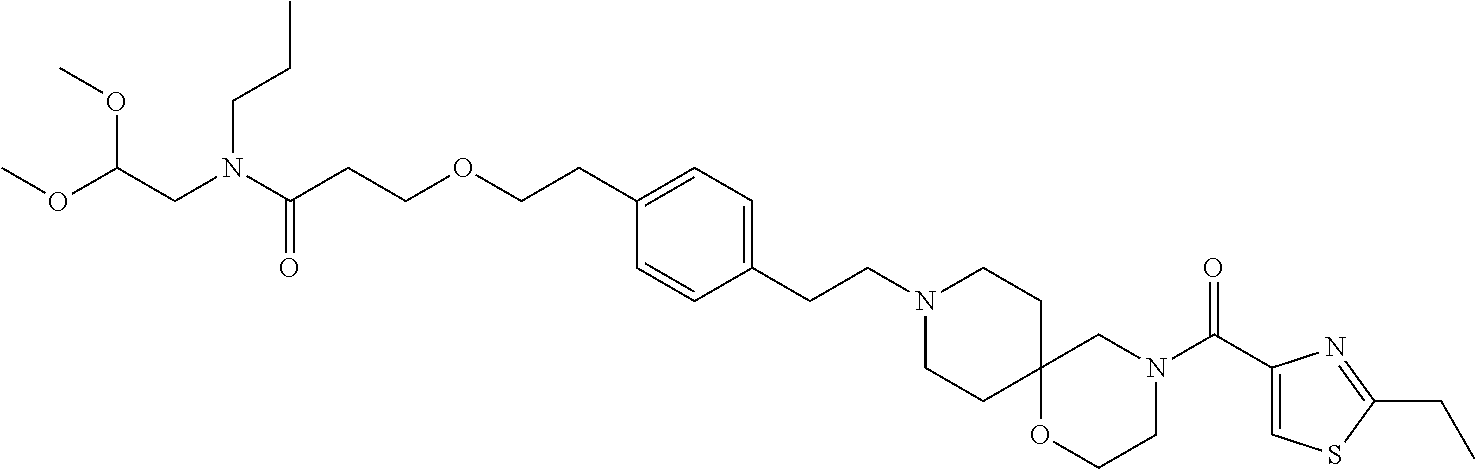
N1(CCC2=CC=C(CCOCCC(N(CC(OC)OC)CCC)=O)C=C2)CCC2(CC1)OCCN(C(C1=CSC(CC)=N1)=O)C2
